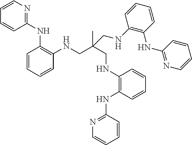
C1=CN=C(NC2=C(NCC(CNC3=C(NC4=NC=CC=C4)C=CC=C3)(C)CNC3=C(NC4=NC=CC=C4)C=CC=C3)C=CC=C2)C=C1
